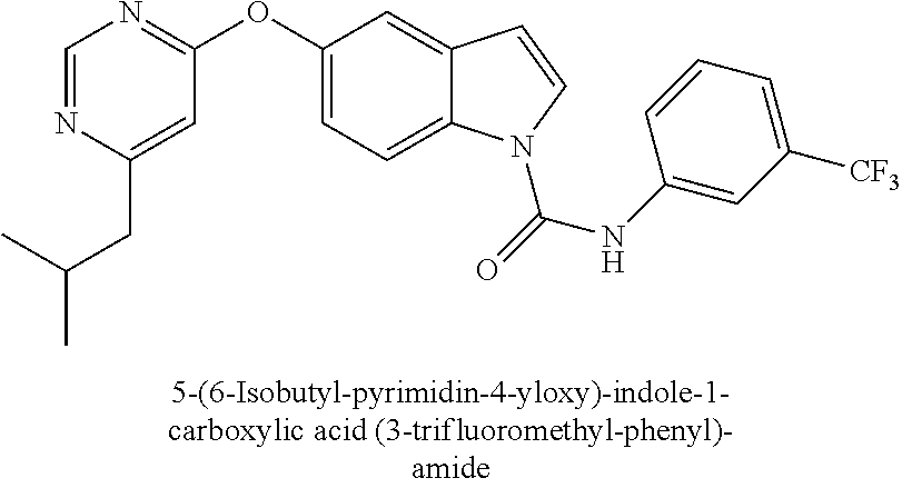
C(C1=CC(OC2=CC=C3C(=C2)C=CN3C(=O)NC2=CC([CF3])=CC=C2)=NC=N1)C(C)C
